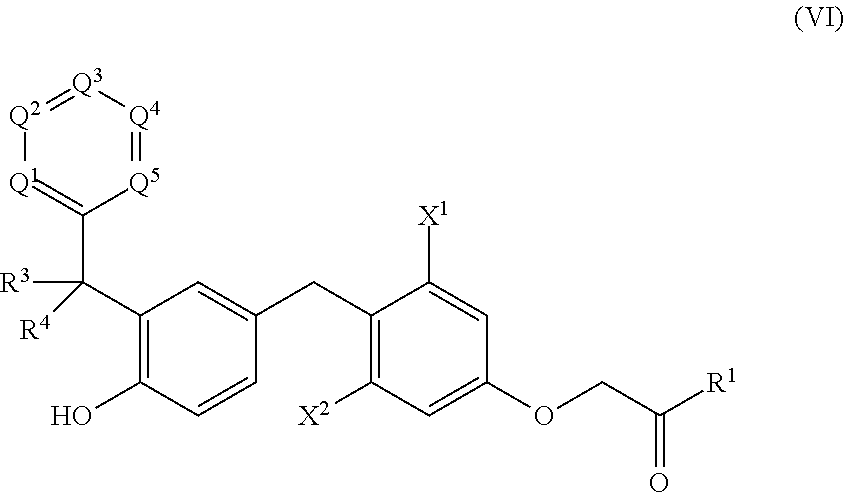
C(C1=C(O)C=CC(CC2=C([X2])C=C(OCC([R1])=O)C=C2[X1])=C1)(C1=[Q1][Q2]=[Q3][Q4]=[Q5]1)([R3])[R4]
